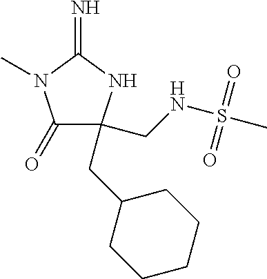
C1(=O)C(CC2CCCCC2)(CNS(C)(=O)=O)NC(=N)N1C
